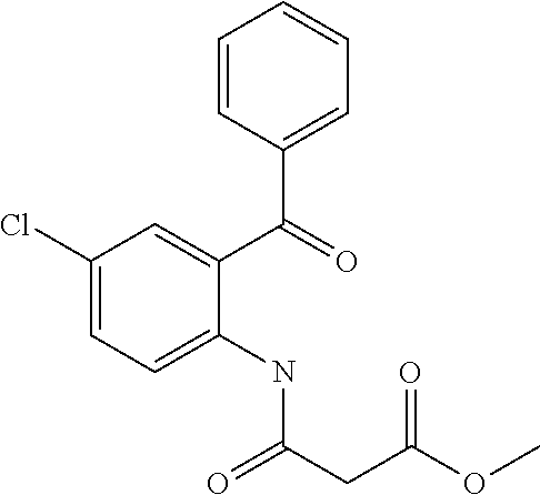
C1=CC(C(=O)C2=CC(Cl)=CC=C2NC(CC(OC)=O)=O)=CC=C1
